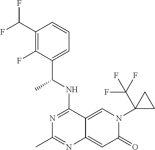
C1(C(F)F)=C(F)C(C(NC2=NC(C)=NC3=CC(=O)N(C4(C(F)(F)F)CC4)C=C23)C)=CC=C1
